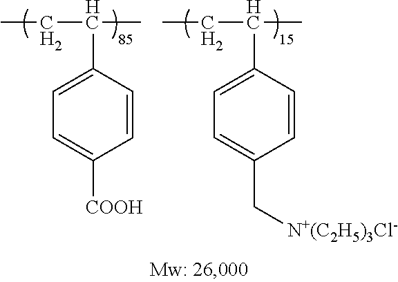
C1=CC(C(CC)C)=CC=C1[COOH].C1=CC(C(CC)C)=CC=C1C[N+(C2H5)3Cl-]
